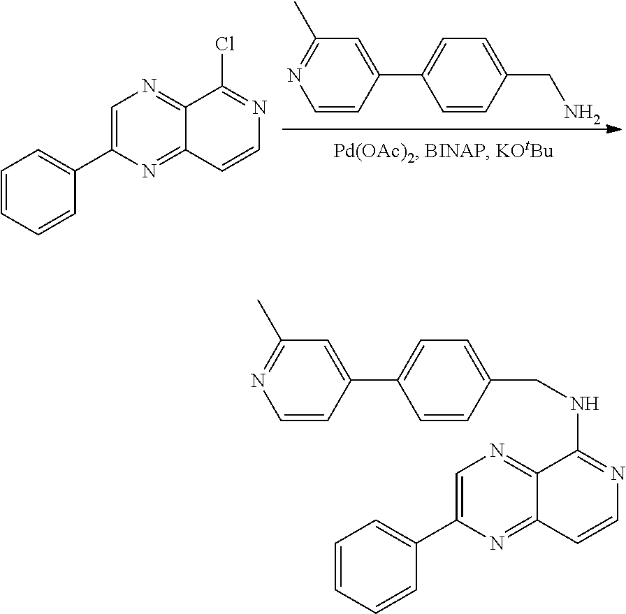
C1=C(C2=CC=CC=C2)N=C2C(=N1)C(Cl)=NC=C2.NCC1=CC=C(C2=CC(C)=NC=C2)C=C1.C1=C(C2=CC=CC=C2)N=C2C(=N1)C(NCC1=CC=C(C3=CC(C)=NC=C3)C=C1)=NC=C2
